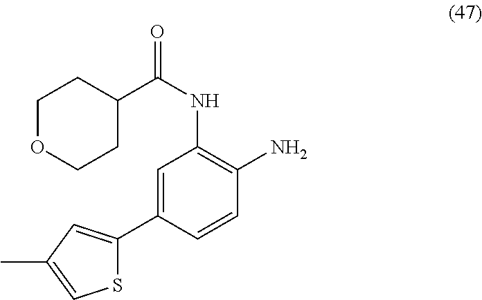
S1C(C2=CC(NC(=O)C3CCOCC3)=C(N)C=C2)=CC(C)=C1
